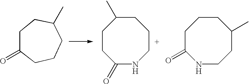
C1CC(=O)CCCC1C.C1CC(=O)NCCCC1C.C1C(=O)NCCC(C)CC1
